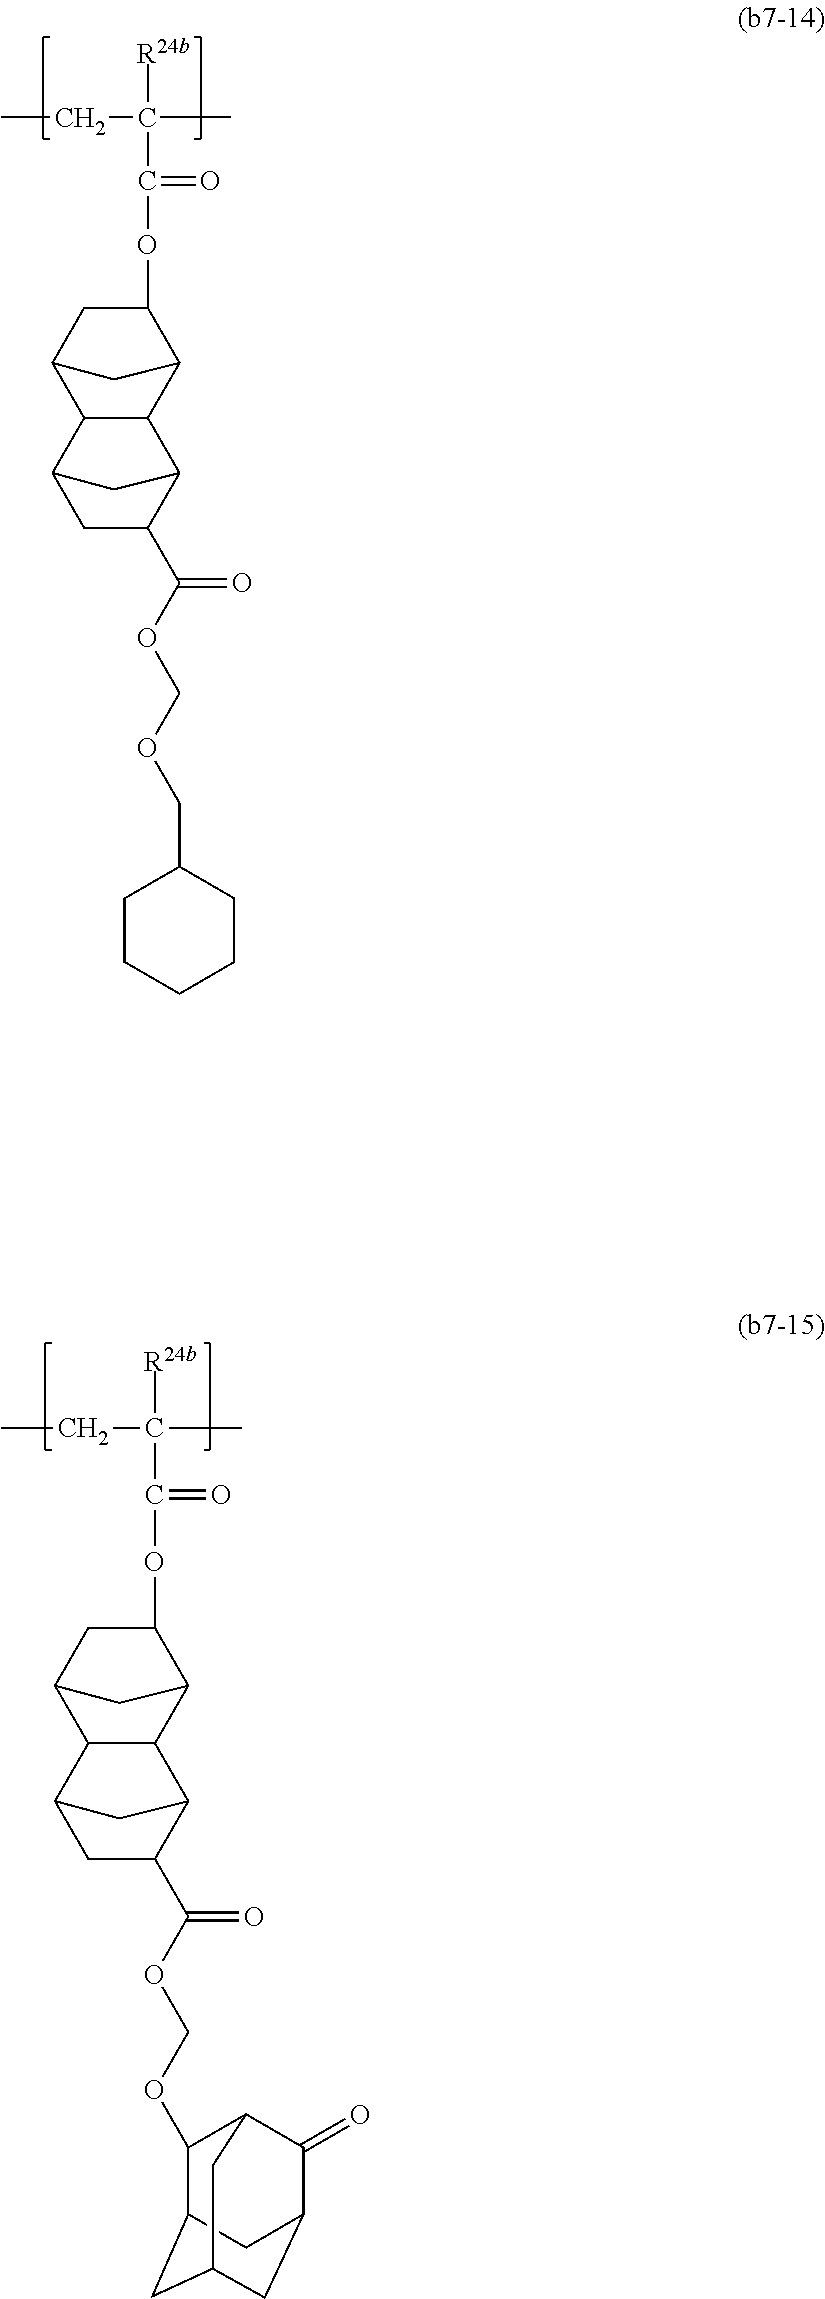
CCC(C)([R24b])C(=O)OC1CC2C3C(C1C2)C1CC3CC1C(OCOCC1CCCCC1)=O.CCC(C)([R24b])C(=O)OC1CC2C3C(C1C2)C1CC3CC1C(OCOC1C2CC3CC(C(=O)C1C3)C2)=O
